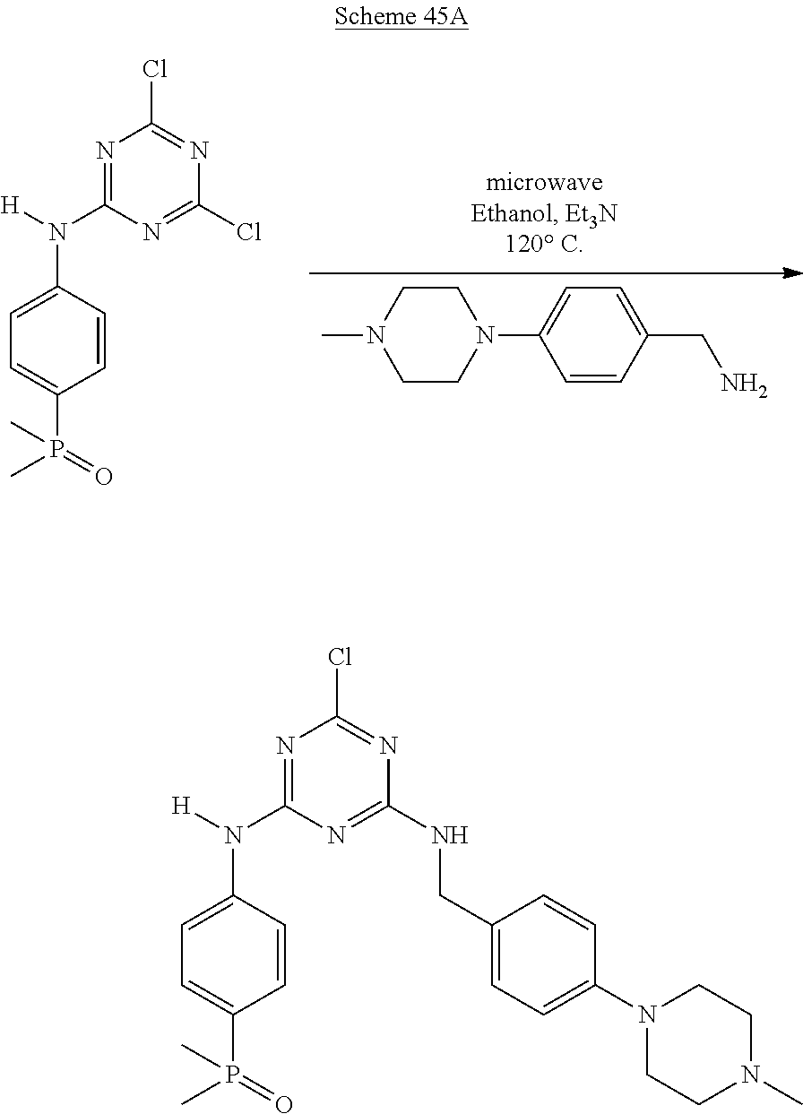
N1=C(N(C2=CC=C(P(=O)(C)C)C=C2)[H])N=C(NCC2=CC=C(N3CCN(C)CC3)C=C2)N=C1Cl.C1=CC(N2CCN(C)CC2)=CC=C1CN.N1=C(N(C2=CC=C(P(=O)(C)C)C=C2)[H])N=C(Cl)N=C1Cl
